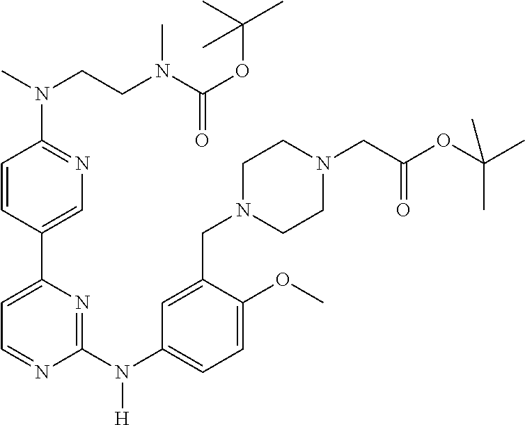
C1=CC(C2=CC=NC(N(C3=CC=C(OC)C(CN4CCN(CC(OC(C)(C)C)=O)CC4)=C3)[H])=N2)=CN=C1N(C)CCN(C(OC(C)(C)C)=O)C
